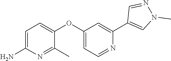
C1=C(N)N=C(C)C(OC2=CC=NC(C3=CN(C)N=C3)=C2)=C1
